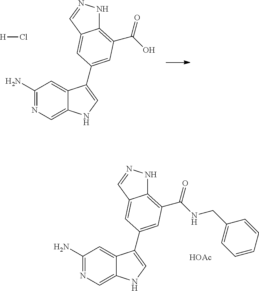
[H]Cl.C1(N)=NC=C2C(=C1)C(C1=CC(C(O)=O)=C3NN=CC3=C1)=CN2.C1(N)=NC=C2C(=C1)C(C1=CC(C(NCC3=CC=CC=C3)=O)=C3NN=CC3=C1)=CN2.[HOAc]
